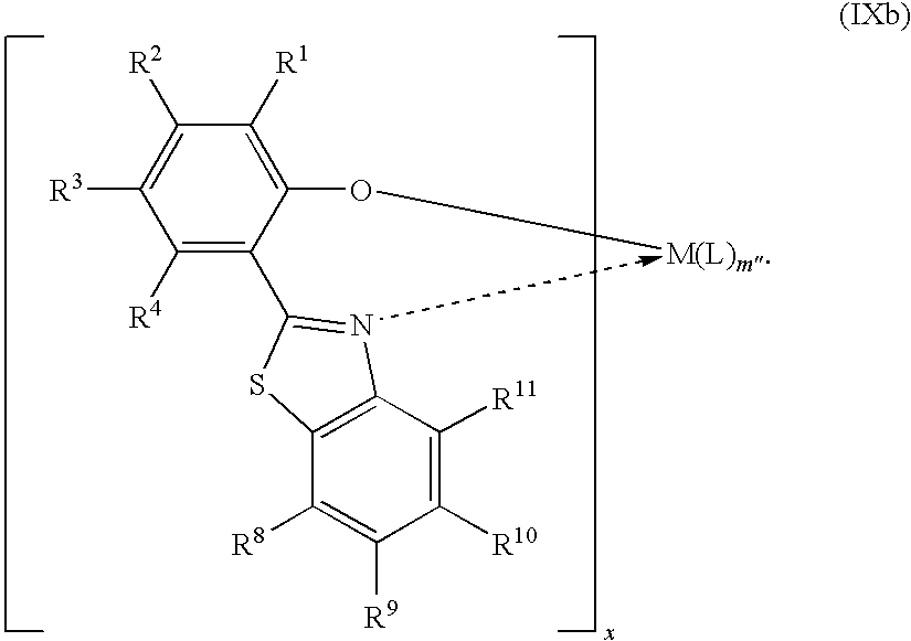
C1([R4])=C(C2=NC3=C(C([R8])=C([R9])C([R10])=C3[R11])S2)C(O[M(L)m])=C([R1])C([R2])=C1[R3]
